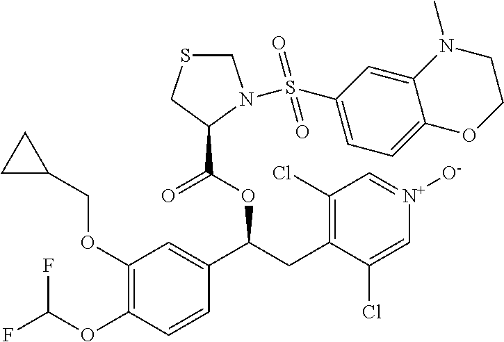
C1(OCC2CC2)=C(OC(F)F)C=CC(C(CC2=C(Cl)C=[N+]([O-])C=C2Cl)OC(=O)C2N(S(=O)(=O)C3=CC=C4C(=C3)N(C)CCO4)CSC2)=C1
